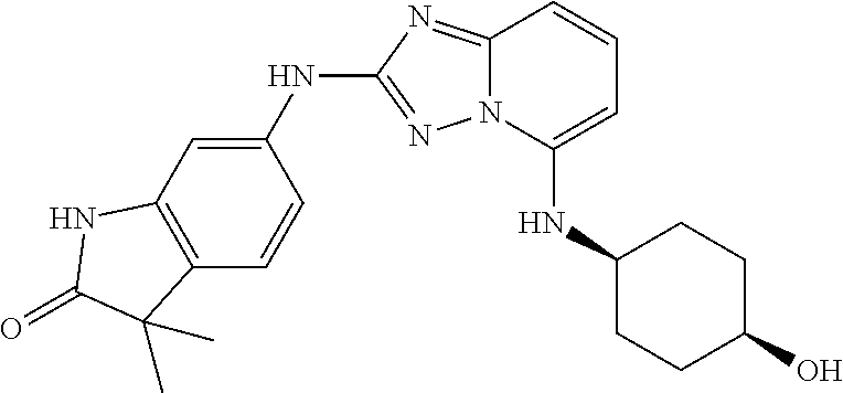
C1(NC2=NN3C(=N2)C=CC=C3NC2CCC(O)CC2)=CC2=C(C=C1)C(C)(C)C(=O)N2
